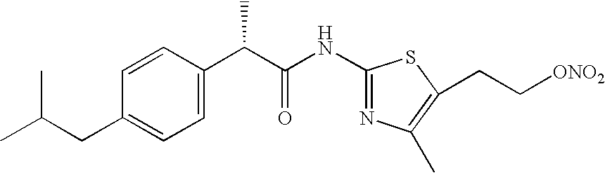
C1(C(C(NC2=NC(C)=C(CC[ONO2])S2)=O)C)=CC=C(CC(C)C)C=C1
